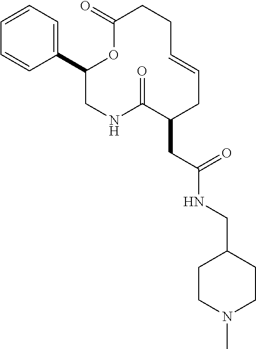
C1(C2=CC=CC=C2)CNC(=O)C(CC(NCC2CCN(C)CC2)=O)CC=CCCC(=O)O1
